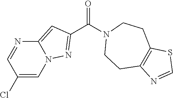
C1(Cl)=CN2C(=CC(C(N3CCC4=C(CC3)SC=N4)=O)=N2)N=C1
